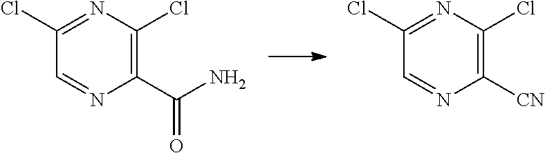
C1(Cl)=NC(Cl)=C(C(N)=O)N=C1.C1(Cl)=NC(Cl)=C([CN])N=C1
